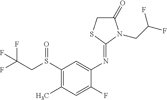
FC(CS(C1=C(C)C=C(F)C(N=C2SCC(=O)N2CC(F)F)=C1)=O)(F)F
